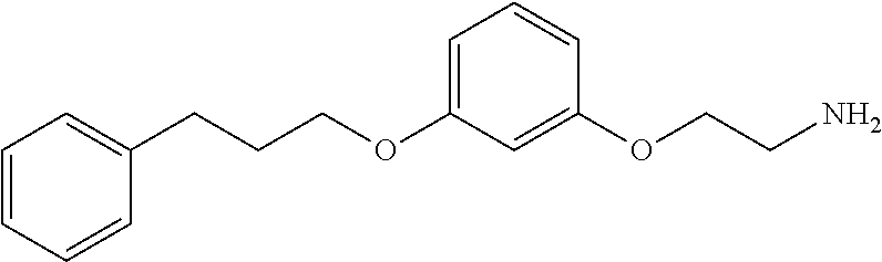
C1=C(OCCCC2=CC=CC=C2)C=C(OCCN)C=C1
